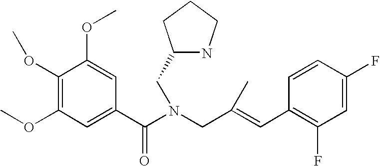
C1(OC)=C(OC)C=C(C(N(CC(=CC2=C(F)C=C(F)C=C2)C)CC2NCCC2)=O)C=C1OC
